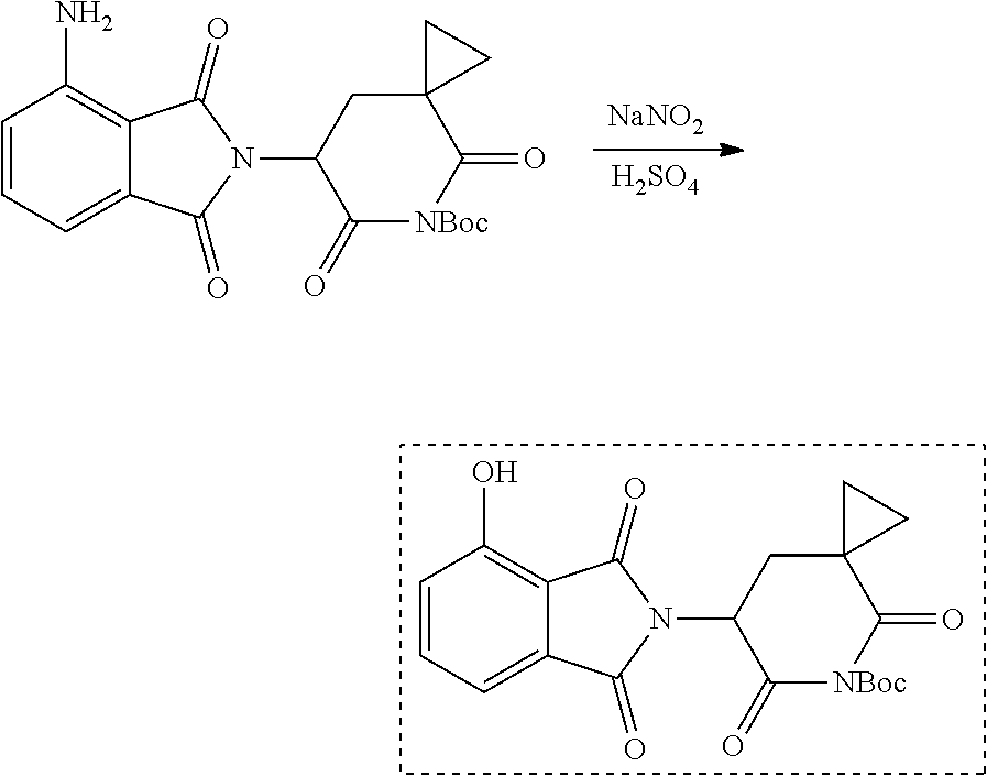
C1=C2C(=C(O)C=C1)C(=O)N(C1C(=O)[NBoc]C(=O)C3(C1)CC3)C2=O.C1=C2C(=C(N)C=C1)C(=O)N(C1C(=O)[NBoc]C(=O)C3(C1)CC3)C2=O.[NaNO2].[H2SO4]
